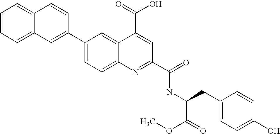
C1=CC=C2C(=C1)C=CC(C1=CC=C3C(=C1)C(C(=O)O)=CC(C(=O)NC(CC1=CC=C(O)C=C1)C(=O)OC)=N3)=C2
